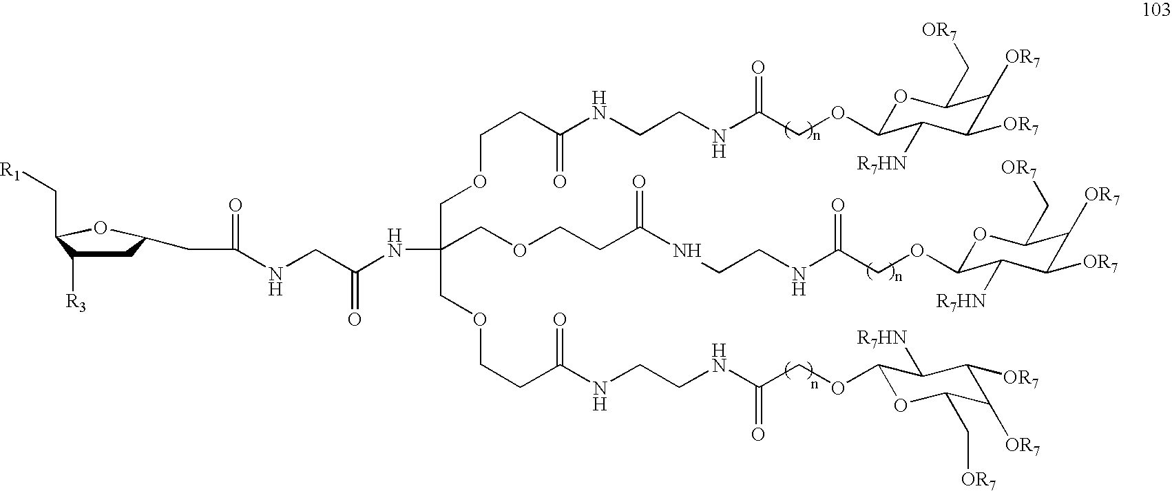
C1C([R3])C(C[R1])OC1CC(NCC(NC(COCCC(NCCNC(COC1OC(C[OR7])C([OR7])C([OR7])C1[R7HN])=O)=O)(COCCC(NCCNC(COC1OC(C[OR7])C([OR7])C([OR7])C1[R7HN])=O)=O)COCCC(NCCNC(COC1OC(C[OR7])C([OR7])C([OR7])C1[R7HN])=O)=O)=O)=O
